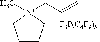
C1CC[N+](C)(CC=C)C1.[F3P(C4F9)3-]
